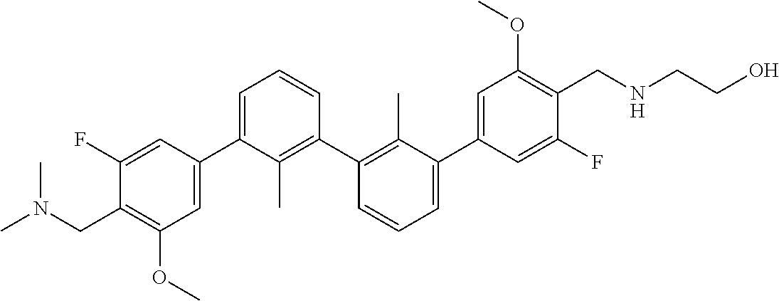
C1(C2=CC(OC)=C(CN(C)C)C(F)=C2)=CC=CC(C2=C(C)C(C3=CC(OC)=C(CNCCO)C(F)=C3)=CC=C2)=C1C
